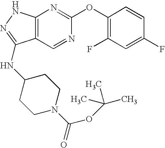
C12=C(NN=C1NC1CCN(C(=O)OC(C)(C)C)CC1)N=C(OC1=C(F)C=C(F)C=C1)N=C2
